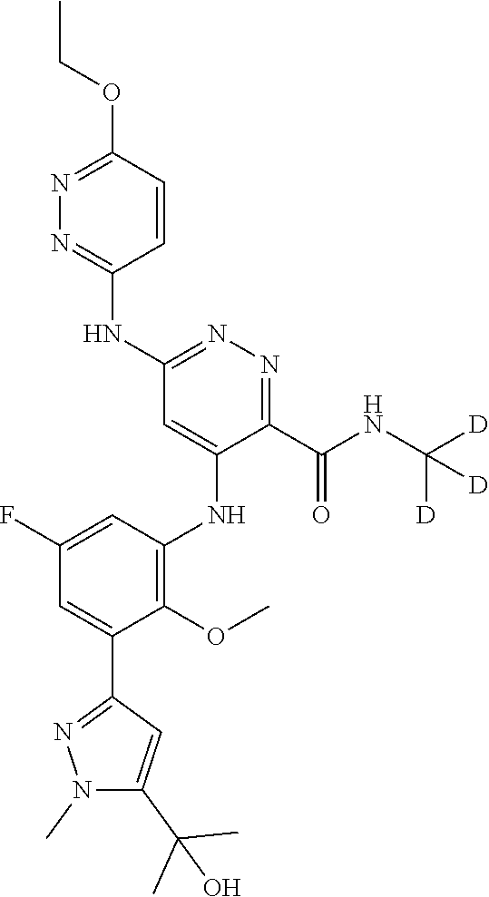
C1=C(F)C=C(C2=NN(C)C(C(C)(C)O)=C2)C(OC)=C1NC1=CC(NC2=NN=C(OCC)C=C2)=NN=C1C(NC([D])([D])[D])=O
